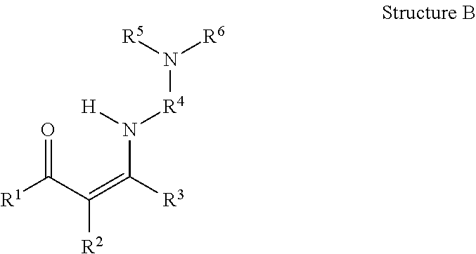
O=C(C(=C(N([H])[R4]N([R6])[R5])[R3])[R2])[R1]
